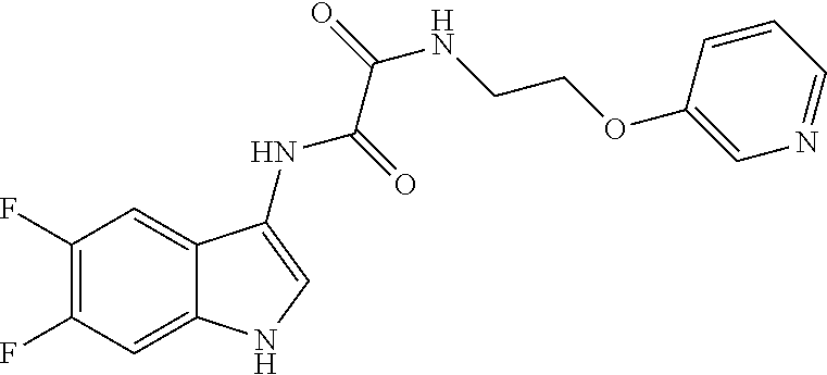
C1(F)=C(F)C=C2C(=C1)C(NC(=O)C(=O)NCCOC1=CN=CC=C1)=CN2
